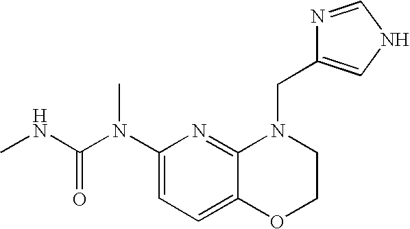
C1(N(C(NC)=O)C)=CC=C2C(=N1)N(CC1=CNC=N1)CCO2
